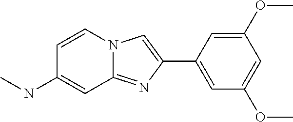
C1=C(OC)C=C(OC)C=C1C1=CN2C(=N1)C=C(NC)C=C2
